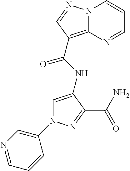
N1(C2=CN=CC=C2)C=C(NC(=O)C2=C3N(C=CC=N3)N=C2)C(C(=O)N)=N1
